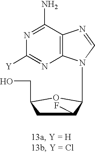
N1=C(N)C2=C(N=C1[Y])N(C1C(F)CC(CO)O1)C=N2
